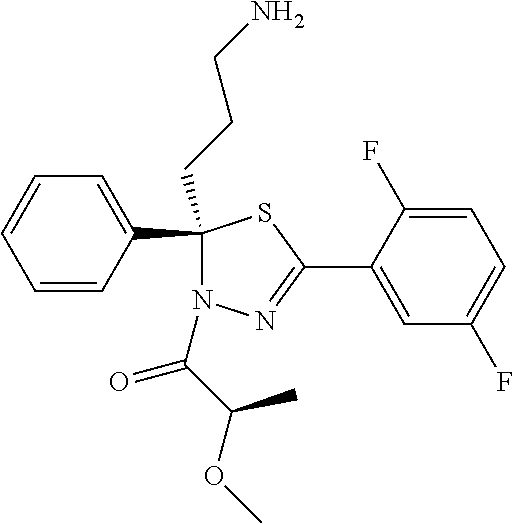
C1(CCCN)(C2=CC=CC=C2)N(C(C(OC)C)=O)N=C(C2=CC(F)=CC=C2F)S1
